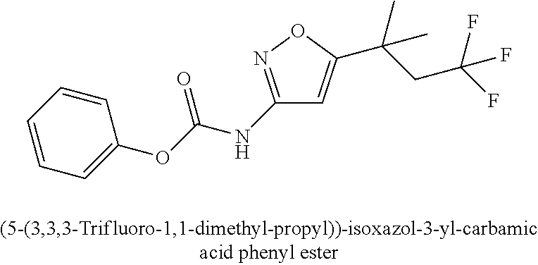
C1=CC=CC(OC(NC2=NOC(C(CC(F)(F)F)(C)C)=C2)=O)=C1
